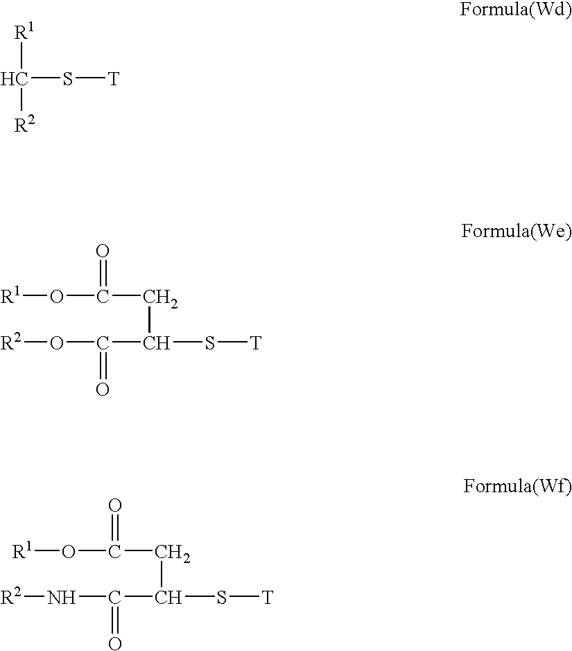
[R1]C(S[T])[R2].[R1]OC(=O)CC(S[T])C(=O)O[R2].[R1]OC(=O)CC(S[T])C(=O)N[R2]
